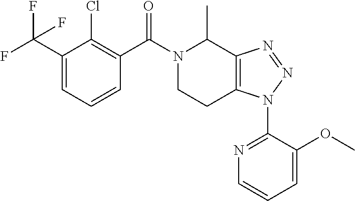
C1(C(F)(F)F)=CC=CC(C(N2CCC3=C(C2C)N=NN3C2=NC=CC=C2OC)=O)=C1Cl
